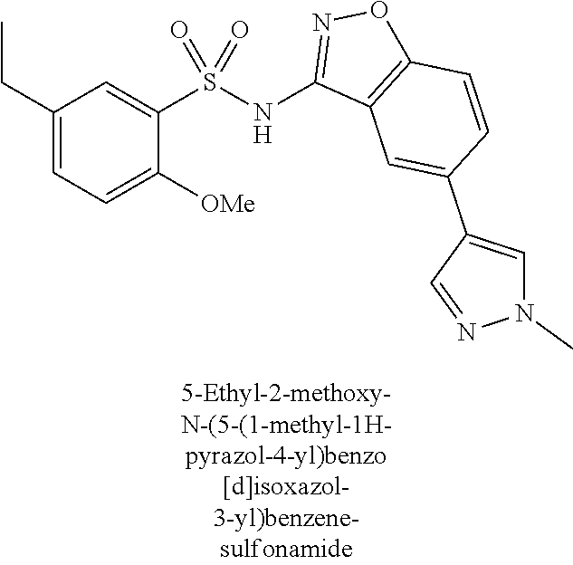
C1(CC)=CC=C([OMe])C(S(=O)(=O)NC2=NOC3=C2C=C(C2=CN(C)N=C2)C=C3)=C1
